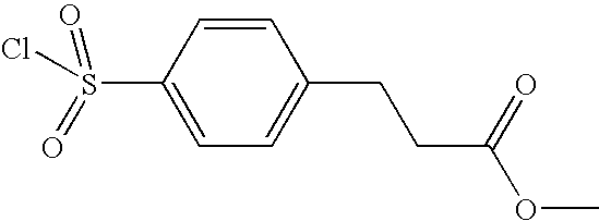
C1=CC(S(Cl)(=O)=O)=CC=C1CCC(OC)=O
